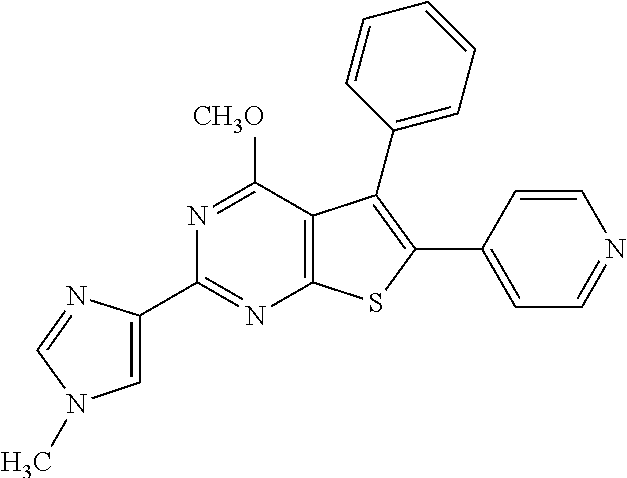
C1=C(C2=NC3=C(C([CH3O])=N2)C(C2=CC=CC=C2)=C(C2=CC=NC=C2)S3)N=CN1C
